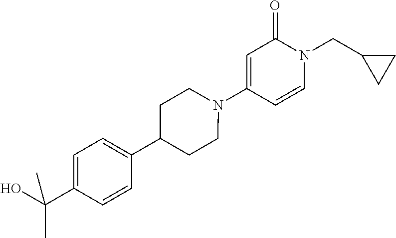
N1(C2=CC(=O)N(CC3CC3)C=C2)CCC(C2=CC=C(C(O)(C)C)C=C2)CC1
